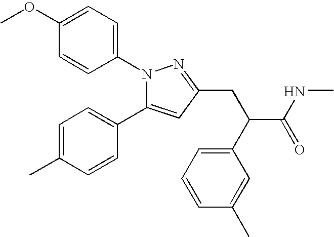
N1(C2=CC=C(OC)C=C2)C(C2=CC=C(C)C=C2)=CC(CC(C(NC)=O)C2=CC=CC(C)=C2)=N1
